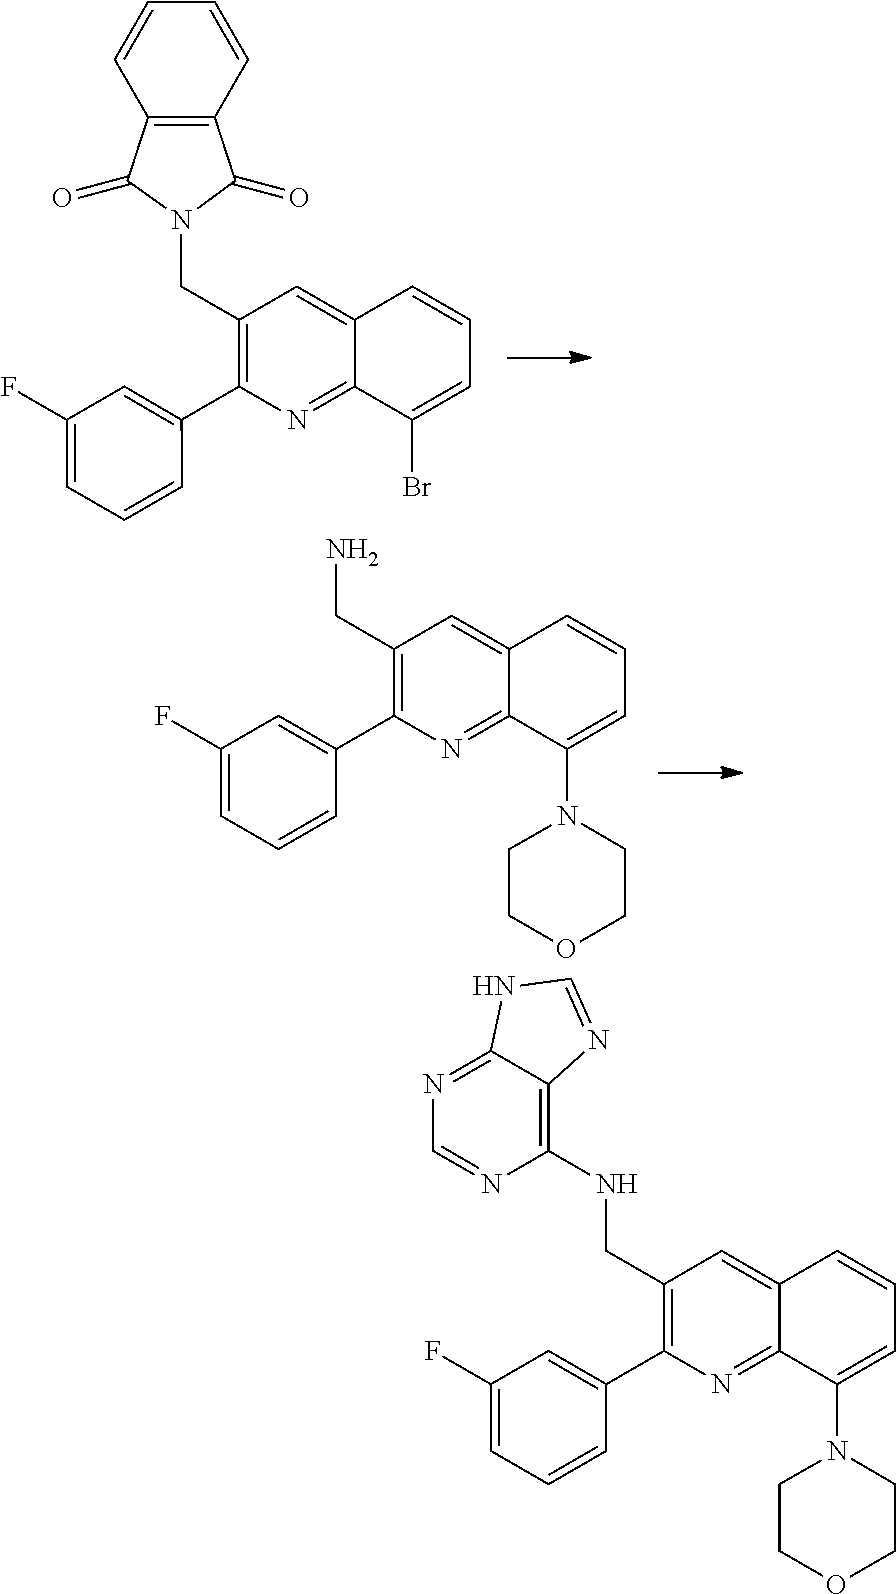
C1(CN)=C(C2=CC(F)=CC=C2)N=C2C(=C1)C=CC=C2N1CCOCC1.C1(CNC2=C3C(=NC=N2)NC=N3)=C(C2=CC(F)=CC=C2)N=C2C(=C1)C=CC=C2N1CCOCC1.C1(CN2C(=O)C3=C(C2=O)C=CC=C3)=C(C2=CC(F)=CC=C2)N=C2C(=C1)C=CC=C2Br
